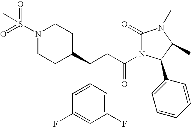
C(CC(=O)N1C(=O)N(C)C(C)C1C1=CC=CC=C1)(C1CCN(S(=O)(=O)C)CC1)C1=CC(F)=CC(F)=C1
